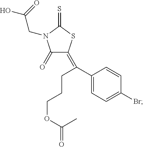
C1(=O)C(=C(CCCOC(C)=O)C2=CC=C(Br)C=C2)SC(=S)N1CC(=O)O
